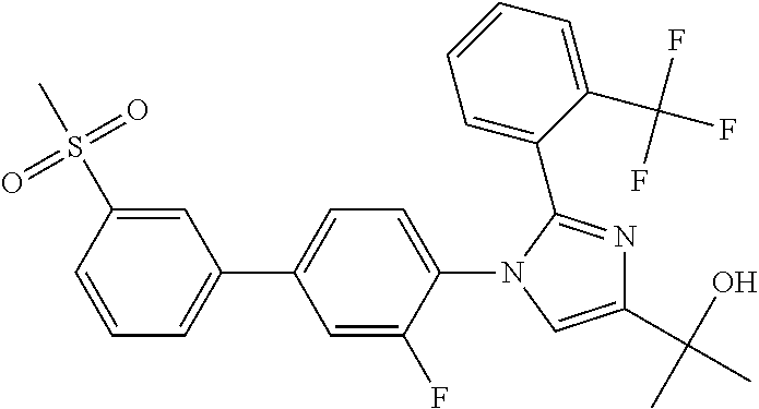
C1(C2=CC=CC(S(C)(=O)=O)=C2)=CC=C(N2C(C3=CC=CC=C3C(F)(F)F)=NC(C(O)(C)C)=C2)C(F)=C1
